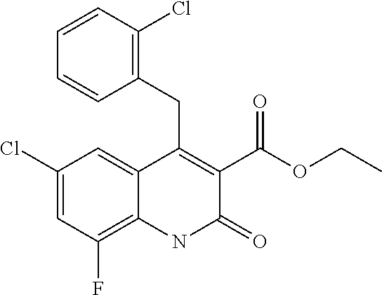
C1(CC2=C(C(OCC)=O)C(=O)NC3=C(F)C=C(Cl)C=C23)=C(Cl)C=CC=C1
